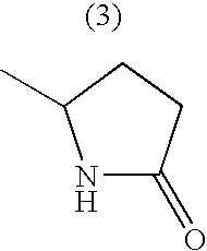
N1C(=O)CCC1C
